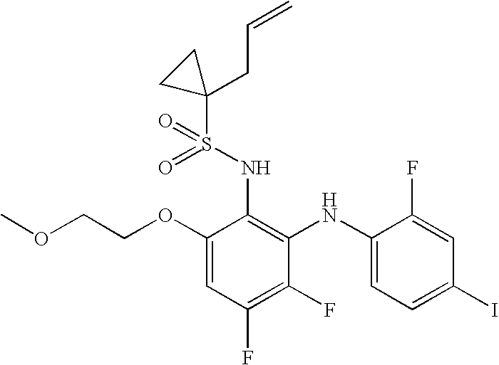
COCCOC1=CC(F)=C(F)C(NC2=CC=C(I)C=C2F)=C1NS(=O)(=O)C1(CC=C)CC1
